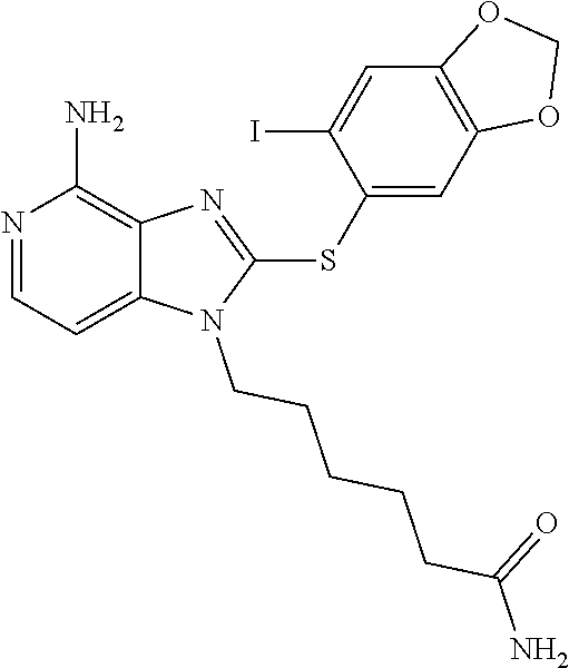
C12=CC=NC(N)=C1N=C(SC1=CC3=C(C=C1I)OCO3)N2CCCCCC(N)=O
